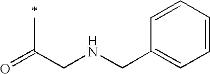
O=C(CNCC1=CC=CC=C1)C
